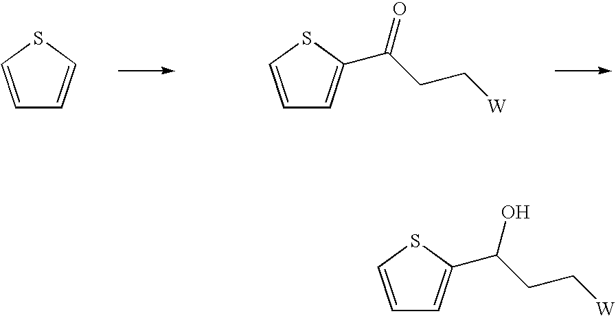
C1=CSC=C1.C1=CSC(C(CC[W])=O)=C1.C1=CSC(C(CC[W])O)=C1
